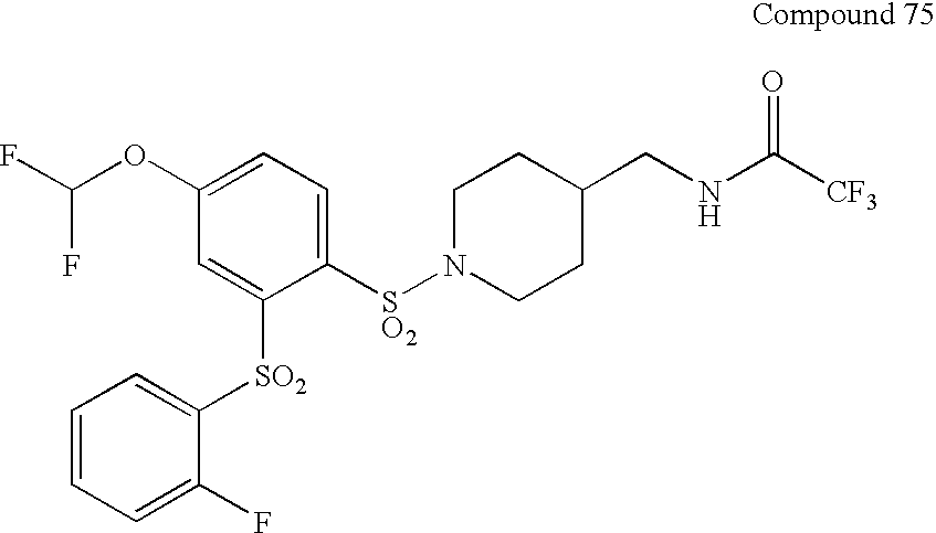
C1N([SO2]C2=CC=C(OC(F)F)C=C2[SO2]C2=CC=CC=C2F)CCC(CNC([CF3])=O)C1
